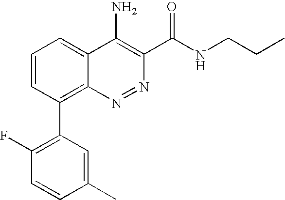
C1(C)=CC(C2=C3C(=CC=C2)C(N)=C(C(NCCC)=O)N=N3)=C(F)C=C1
